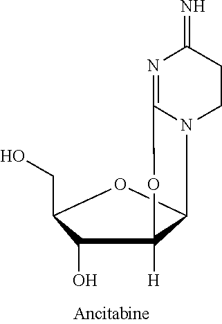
N1=C2N(CCC1=N)C1C([H])(C(O)C(CO)O1)O2
